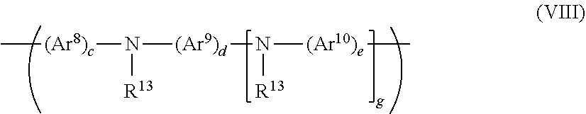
C[(Ar8)c]N([R13])[(Ar9)d]N([(Ar10)e]C)[R13]
